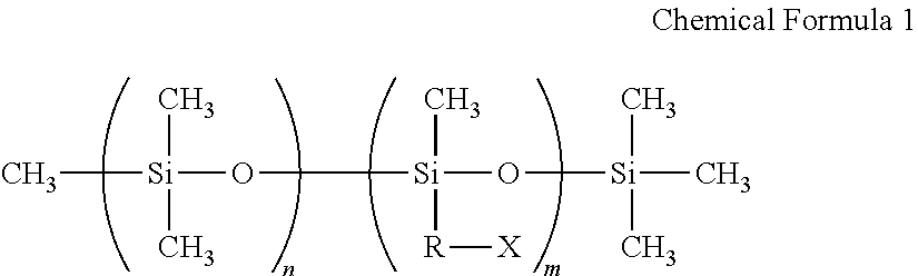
C[Si](O[Si](O[Si](C)(C)C)(C)[R][X])(C)C
